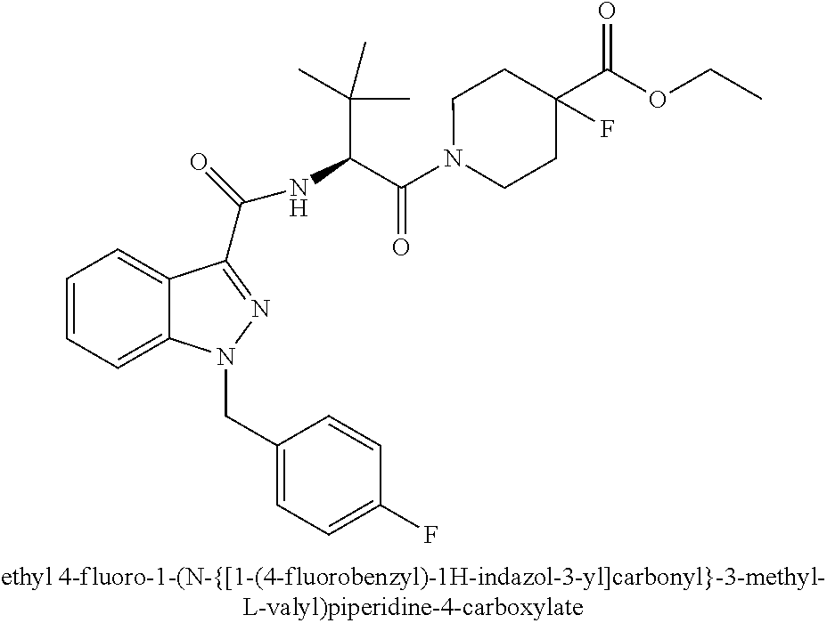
C1=CC=C2C(=C1)C(C(=O)NC(C(=O)N1CCC(F)(C(OCC)=O)CC1)C(C)(C)C)=NN2CC1=CC=C(F)C=C1
